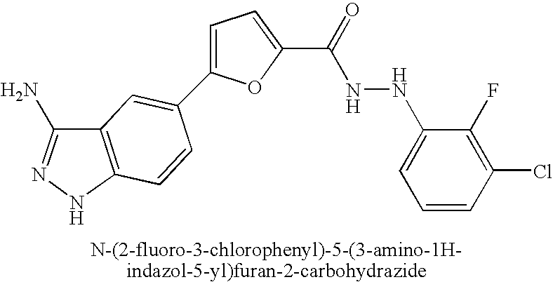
C1=C(C2=CC3=C(C=C2)NN=C3N)OC(C(=O)NNC2=CC=CC(Cl)=C2F)=C1
